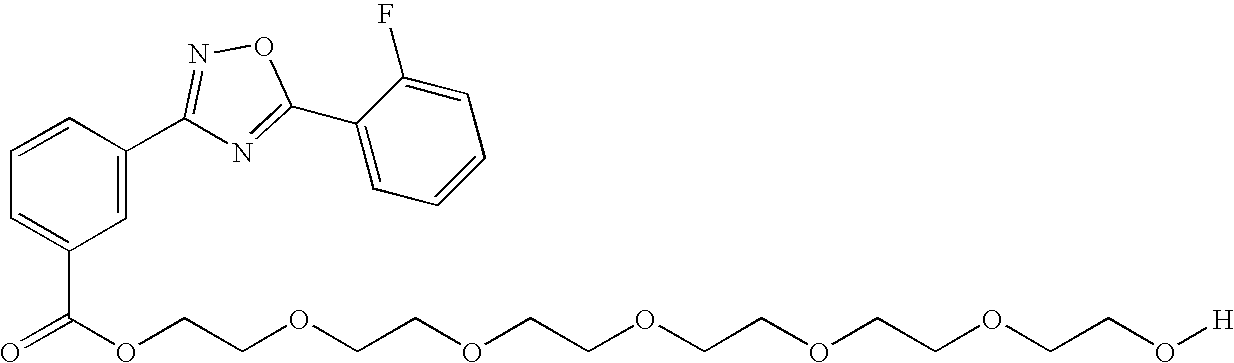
C1=CC(C2=NOC(C3=CC=CC=C3F)=N2)=CC(C(OCCOCCOCCOCCOCCOCCO[H])=O)=C1
